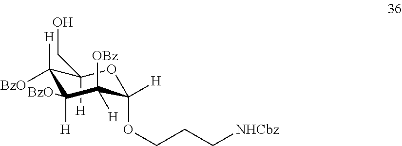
C1([BzO])([H])C([H])(CO)OC([H])(OCCC[NHCbz])C([H])([OBz])C1([H])[BzO]
